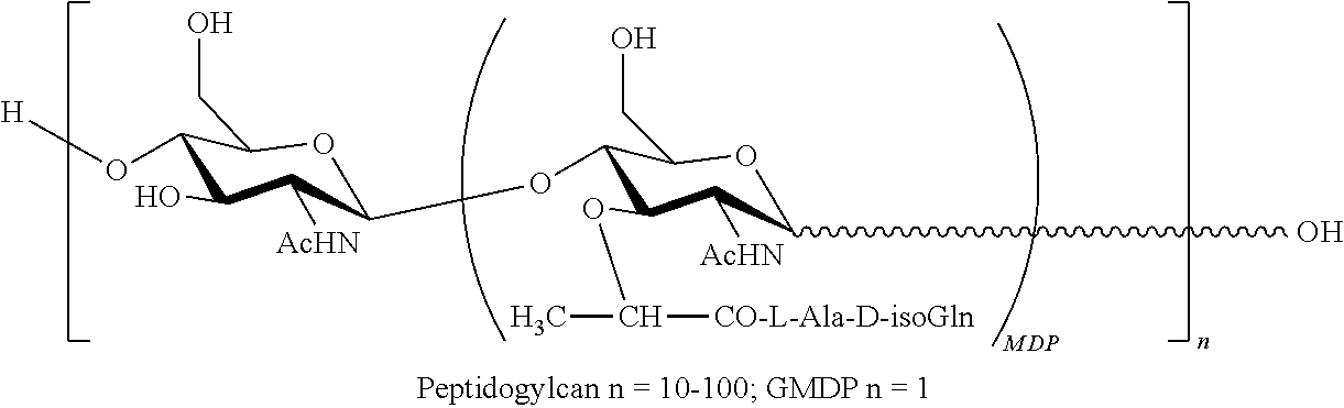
C1(OC2C(OC(C)[CO-L-Ala-D-isoGln])C([AcHN])C(O)OC2CO)OC(CO)C(O[H])C(O)C1[AcHN]
